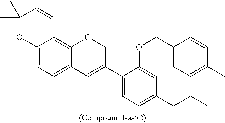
C12=CC(C)=C3C(=C1C=CC(C)(C)O2)OCC(C1=CC=C(CCC)C=C1OCC1=CC=C(C)C=C1)=C3
